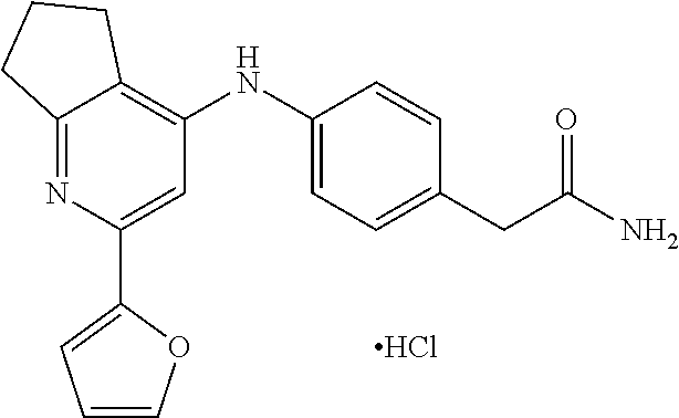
Cl.C12=NC(C3=CC=CO3)=CC(NC3=CC=C(CC(N)=O)C=C3)=C1CCC2
